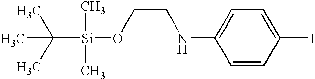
C1=CC(I)=CC=C1NCCO[Si](C)(C)C(C)(C)C
